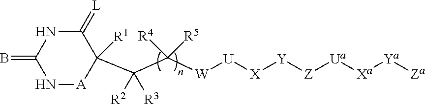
N1[A]C(C(C([W][U][X][Y][Z][Ua][Xa][Ya][Za])([R4])[R5])([R2])[R3])([R1])C(=[L])NC1=B
